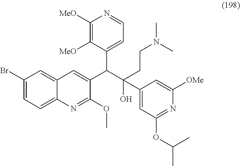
C1(Br)=CC=C2C(=C1)C=C(C(C1=CC=NC([MeO])=C1[MeO])C(O)(CCN(C)C)C1=CC(OC(C)C)=NC([OMe])=C1)C(OC)=N2
